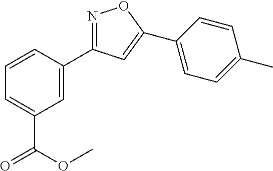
C1=C(C(OC)=O)C=C(C2=NOC(C3=CC=C(C)C=C3)=C2)C=C1
